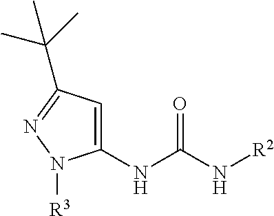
C1(NC(N[R2])=O)=CC(C(C)(C)C)=NN1[R3]
